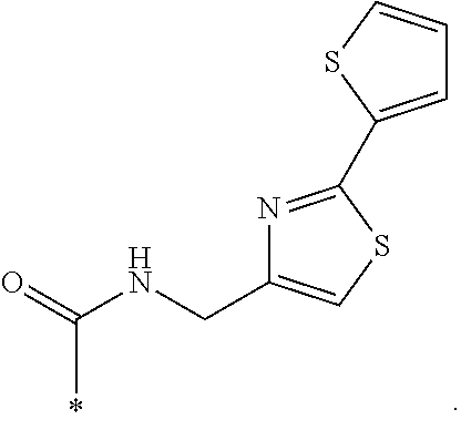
O=C(NCC1=CSC(C2=CC=CS2)=N1)C
